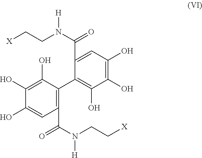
C1(C(N(CC[X])[H])=O)=C(C2=C(O)C(O)=C(O)C=C2C(N(CC[X])[H])=O)C(O)=C(O)C(O)=C1
